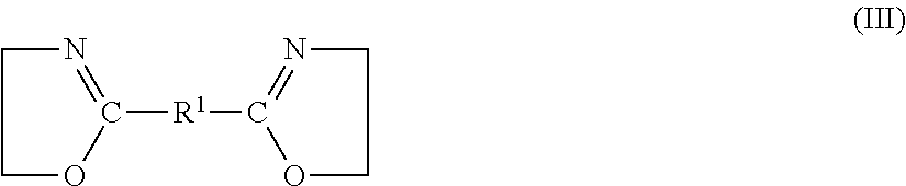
C1([R1]C2=NCCO2)=NCCO1
